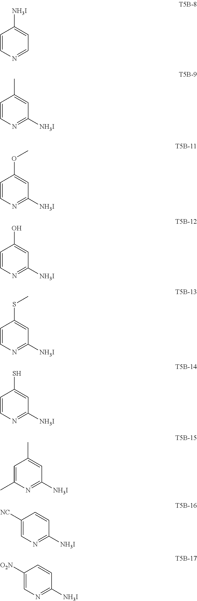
C1=CN=CC=C1[NH3I].C1=CN=C([NH3I])C=C1C.C1=CN=C([NH3I])C=C1OC.C1=CN=C([NH3I])C=C1O.C1=CN=C([NH3I])C=C1SC.C1=CN=C([NH3I])C=C1S.C1=C(C)N=C([NH3I])C=C1C.C1([NC])=CN=C([NH3I])C=C1.C1([O2N])=CN=C([NH3I])C=C1
